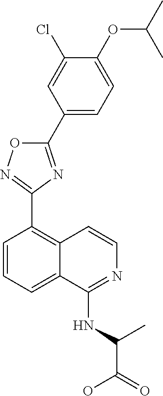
C1(Cl)=CC(C2=NC(C3=C4C(=CC=C3)C(NC(C(=O)O)C)=NC=C4)=NO2)=CC=C1OC(C)C
